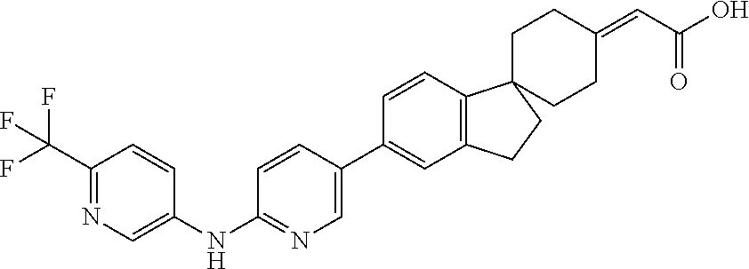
C1(C(F)(F)F)=NC=C(NC2=NC=C(C3=CC4=C(C=C3)C3(CC4)CCC(=CC(O)=O)CC3)C=C2)C=C1
